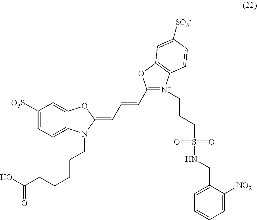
C1(C=CC=C2OC3=CC([-O3S])=CC=C3N2CCCCCC(O)=O)=[N+](CCCS(NCC2=CC=CC=C2[NO2])(=O)=O)C2=C(O1)C=C([SO3-])C=C2
